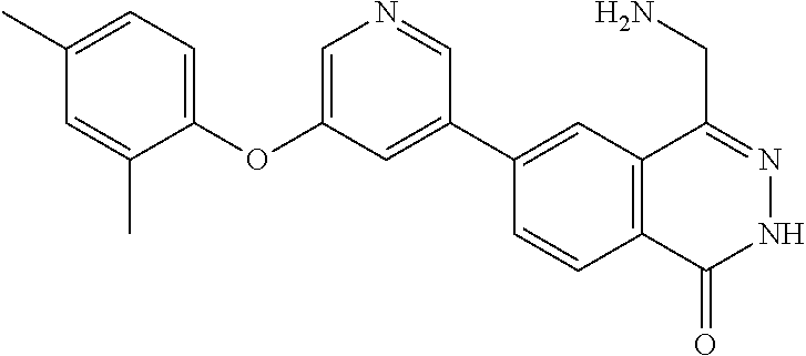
C1(C2=CC(OC3=CC=C(C)C=C3C)=CN=C2)=CC2=C(C=C1)C(=O)NN=C2CN
